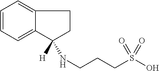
N(CCCS(O)(=O)=O)C1([H])C2=CC=CC=C2CC1
